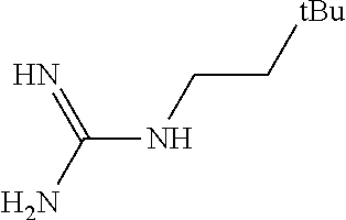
N(C(=N)N)CC[tBu]
